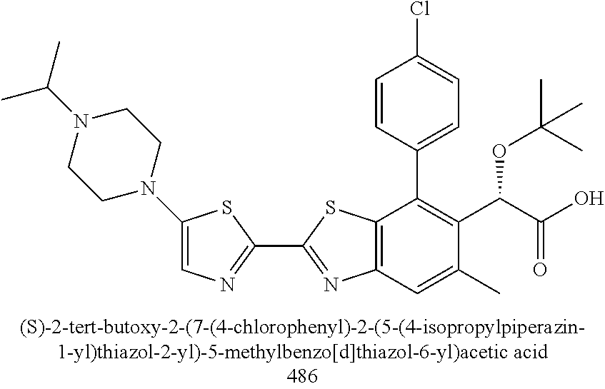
C1(C2=NC3=C(C(C4=CC=C(Cl)C=C4)=C(C(C(O)=O)OC(C)(C)C)C(C)=C3)S2)=NC=C(N2CCN(C(C)C)CC2)S1
